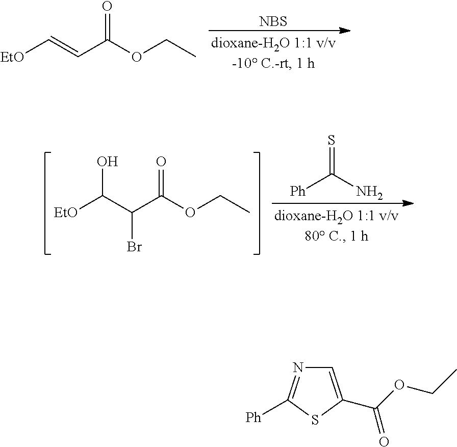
[NBS].[EtO]C=CC(OCC)=O.[EtO]C(C(C(OCC)=O)Br)O.[Ph]C(N)=S.C1=C(C(OCC)=O)SC([Ph])=N1
